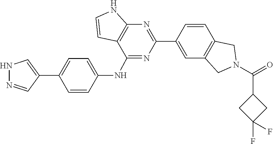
O=C(N1CC2=C(C=CC(C3=NC4=C(C(NC5=CC=C(C6=CNN=C6)C=C5)=N3)C=CN4)=C2)C1)C1CC(F)(F)C1
